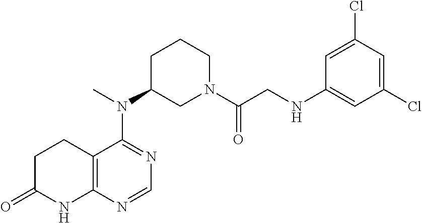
N(C1CN(C(CNC2=CC(Cl)=CC(Cl)=C2)=O)CCC1)(C)C1=NC=NC2=C1CCC(=O)N2
